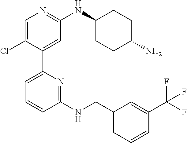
C1=C(Cl)C(C2=CC=CC(NCC3=CC=CC(C(F)(F)F)=C3)=N2)=CC(NC2CCC(N)CC2)=N1
